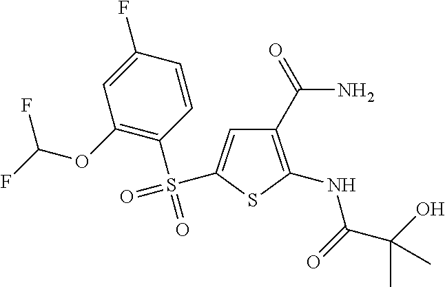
C1(C(N)=O)=C(NC(C(O)(C)C)=O)SC(S(C2=C(OC(F)F)C=C(F)C=C2)(=O)=O)=C1
